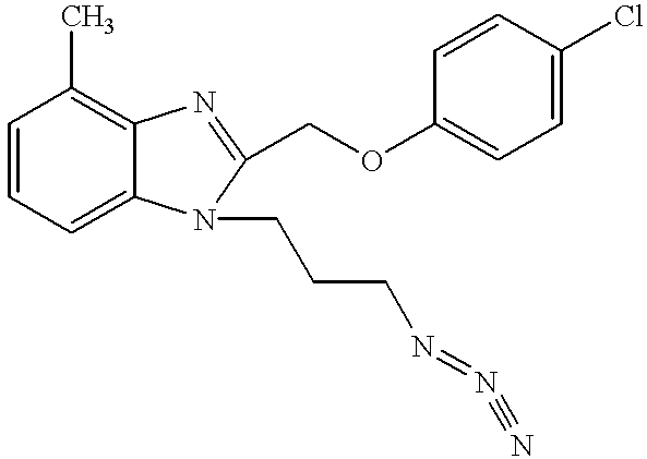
C1=CC=C2C(=C1C)N=C(COC1=CC=C(Cl)C=C1)N2CCCN=N#N
